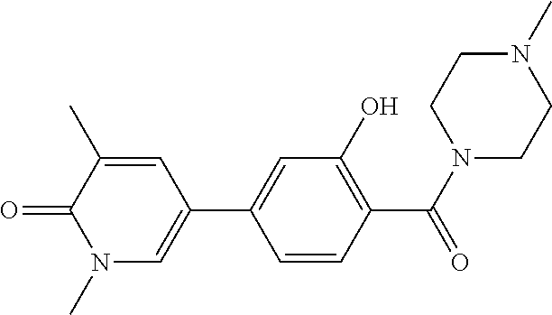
O=C1C(C)=CC(C2=CC(O)=C(C(N3CCN(C)CC3)=O)C=C2)=CN1C
